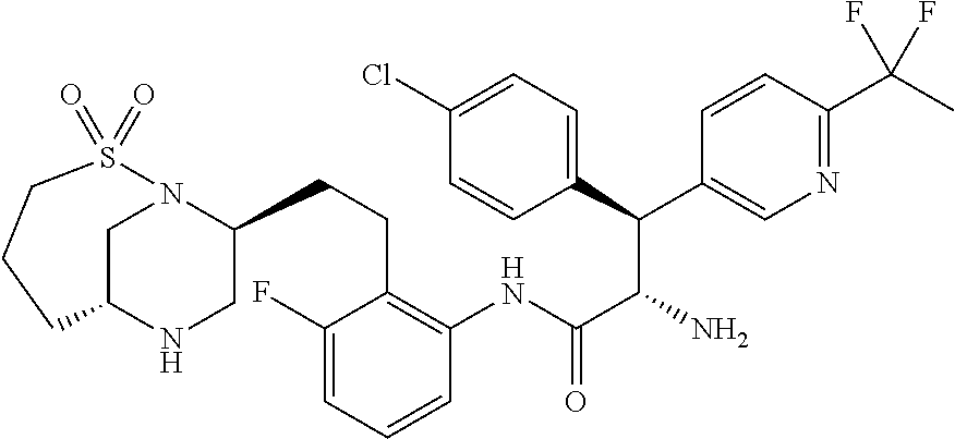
C1=CC(C(C)(F)F)=NC=C1C(C(N)C(NC1=C(CCC2N3CC(NC2)CCCS3(=O)=O)C(F)=CC=C1)=O)C1=CC=C(Cl)C=C1
